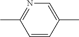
C1=CC(C)=CN=C1C
